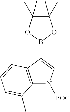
C1(C)(C)C(C)(C)OB(C2=CN([BOC])C3=C2C=CC=C3C)O1
